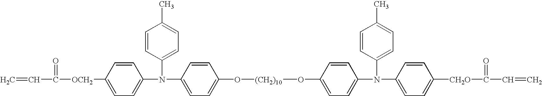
C=CC(=O)[OCH2]C1=CC=C(N(C2=CC=C(C)C=C2)C2=CC=C(O[(CH2)10]OC3=CC=C(N(C4=CC=C(C)C=C4)C4=CC=C([CH2O]C(=O)C=C)C=C4)C=C3)C=C2)C=C1
